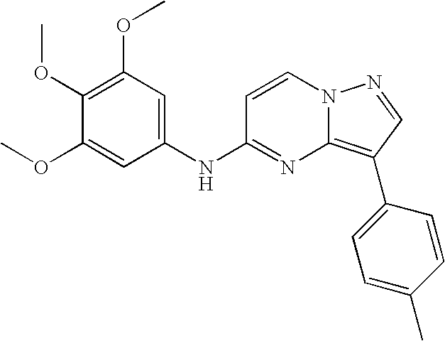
C1(OC)=C(OC)C=C(NC2=NC3=C(C4=CC=C(C)C=C4)C=NN3C=C2)C=C1OC
